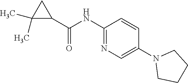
C1(NC(C2CC2(C)C)=O)=NC=C(N2CCCC2)C=C1
